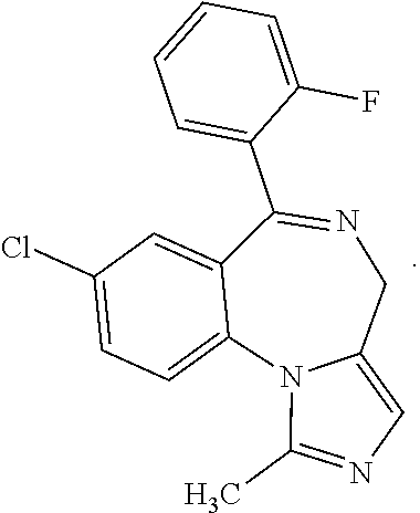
C1(Cl)=CC=C2C(=C1)C(C1=CC=CC=C1F)=NCC1=CN=C(C)N21
